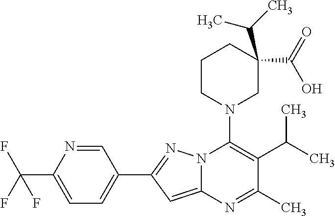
C1=NC(C(F)(F)F)=CC=C1C1=NN2C(=C1)N=C(C)C(C(C)C)=C2N1CC(C(=O)O)(C(C)C)CCC1
